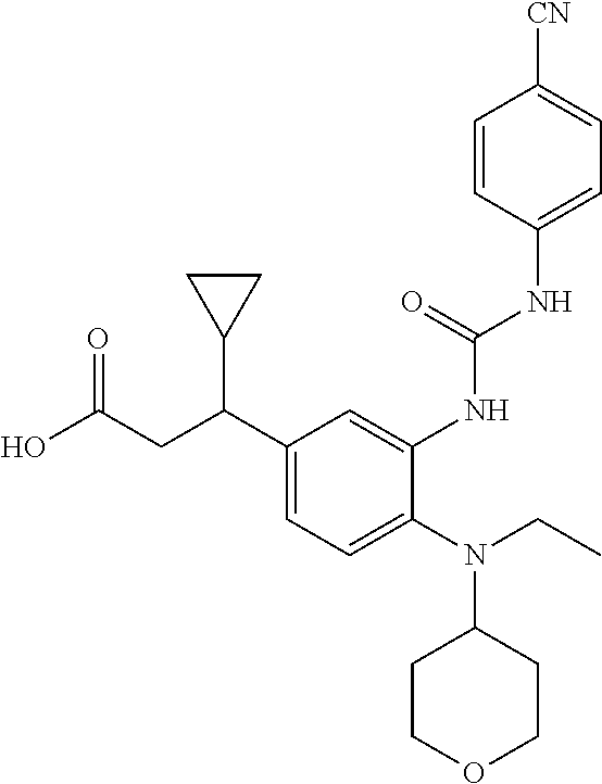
C1(N(C2CCOCC2)CC)=CC=C(C(CC(O)=O)C2CC2)C=C1NC(NC1=CC=C([CN])C=C1)=O
